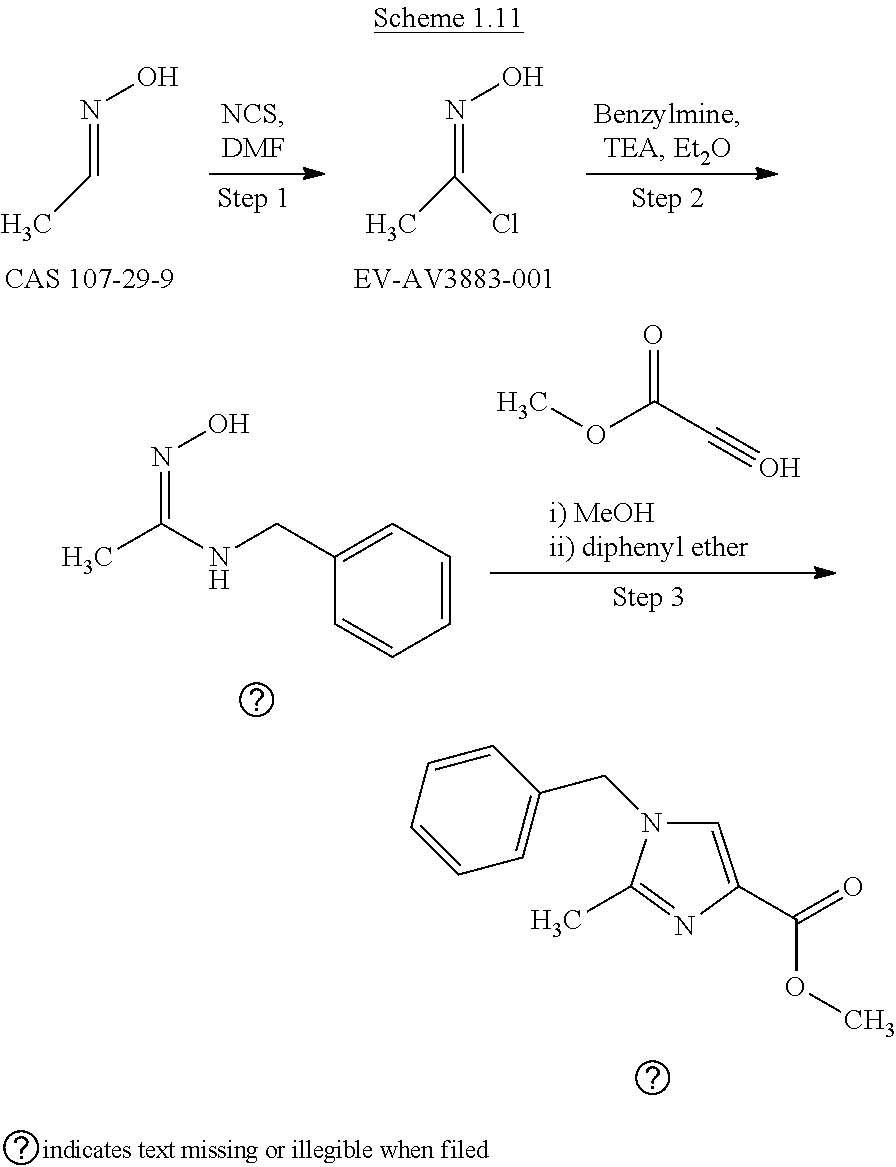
CC=NO.CC(=NO)Cl.C1(CNC(C)=NO)=CC=CC=C1.COC(C#O)=O.C1=C(C(=O)OC)N=C(C)N1CC1=CC=CC=C1
